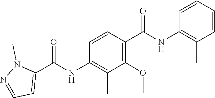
C1=CC(NC(C2=CC=NN2C)=O)=C(C)C(OC)=C1C(NC1=C(C)C=CC=C1)=O
